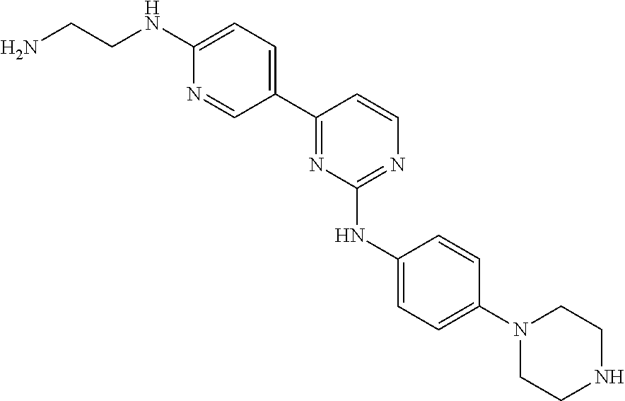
C1(C2=NC(NC3=CC=C(N4CCNCC4)C=C3)=NC=C2)=CC=C(NCCN)N=C1
